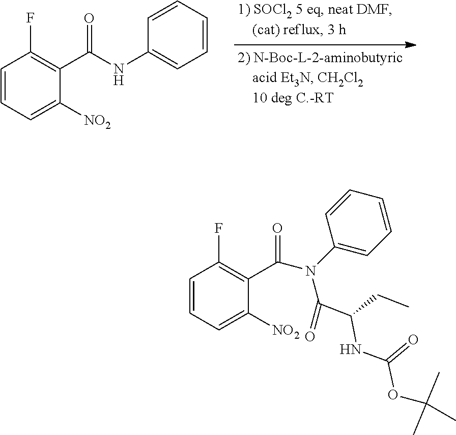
C1=CC=C([NO2])C(C(NC2=CC=CC=C2)=O)=C1F.C1=CC=C([NO2])C(C(N(C2=CC=CC=C2)C(C(CC)NC(OC(C)(C)C)=O)=O)=O)=C1F
